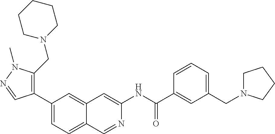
C1(C(=O)NC2=CC3=CC(C4=C(CN5CCCCC5)N(C)N=C4)=CC=C3C=N2)=CC(CN2CCCC2)=CC=C1
